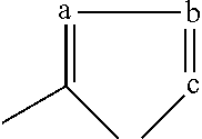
[a](=C(C)C)b=cC
